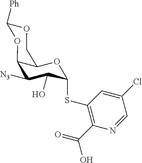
C1([N3])C(O)C(SC2=C(C(=O)O)N=CC(Cl)=C2)OC2C1OC([Ph])OC2
